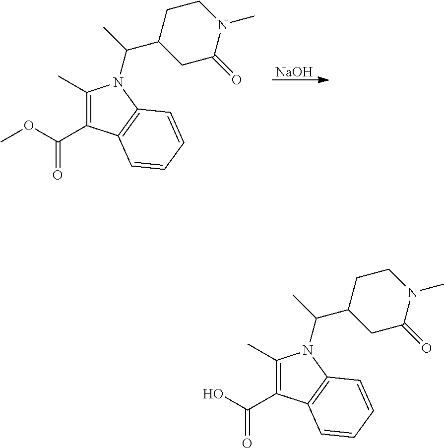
[NaOH].C1(C)=C(C(OC)=O)C2=C(N1C(C)C1CC(=O)N(C)CC1)C=CC=C2.C1(C)=C(C(O)=O)C2=C(N1C(C)C1CC(=O)N(C)CC1)C=CC=C2
